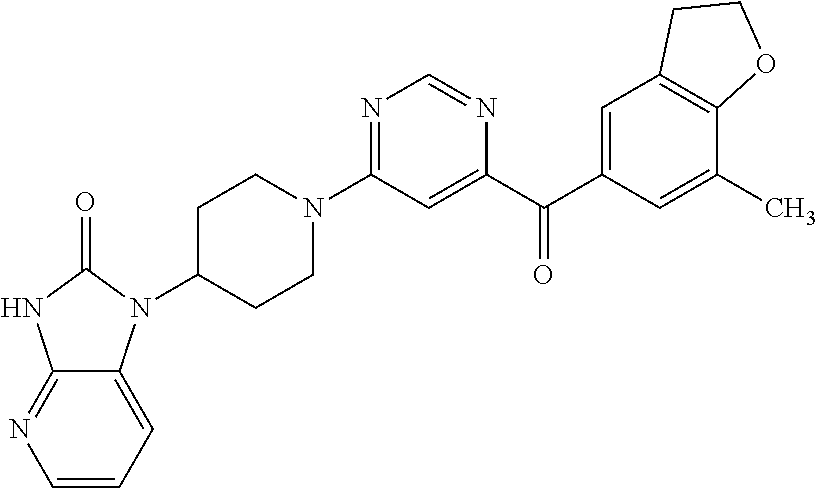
C1C(N2C3=CC=CN=C3NC2=O)CCN(C2=NC=NC(C(C3=CC4=C(C(C)=C3)OCC4)=O)=C2)C1
